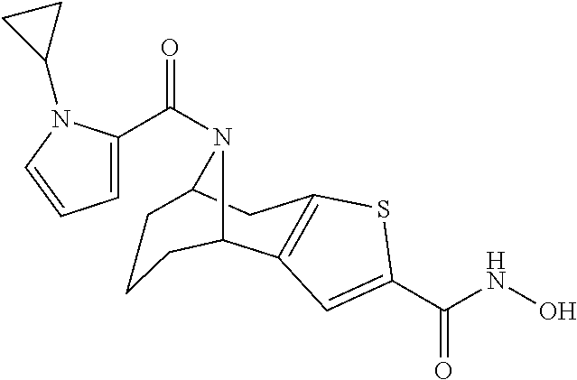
C1(C(=O)N2C3CC4=C(C2CCC3)C=C(C(NO)=O)S4)=CC=CN1C1CC1
